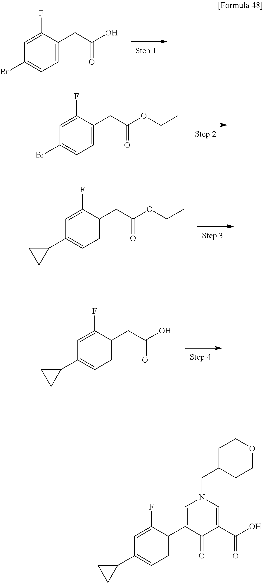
C1=C(F)C(CC(O)=O)=CC=C1Br.C1=C(F)C(CC(OCC)=O)=CC=C1Br.C1=C(F)C(CC(OCC)=O)=CC=C1C1CC1.C1=C(F)C(CC(O)=O)=CC=C1C1CC1.C1=C(F)C(C2=CN(CC3CCOCC3)C=C(C(O)=O)C2=O)=CC=C1C1CC1
